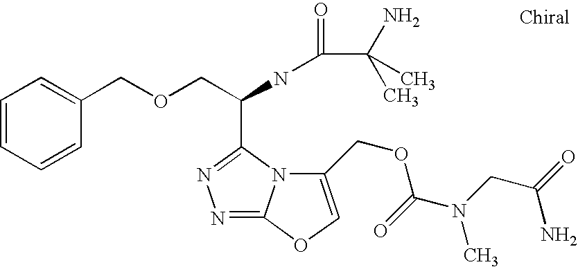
C1=CC=CC(COCC(NC(C(N)(C)C)=O)C2=NN=C3N2C(COC(=O)N(CC(=O)N)C)=CO3)=C1
